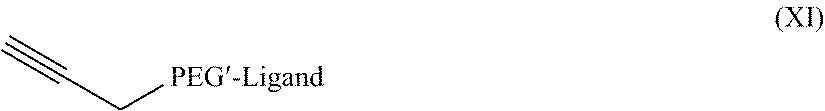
[PEG-Ligand]CC#C
